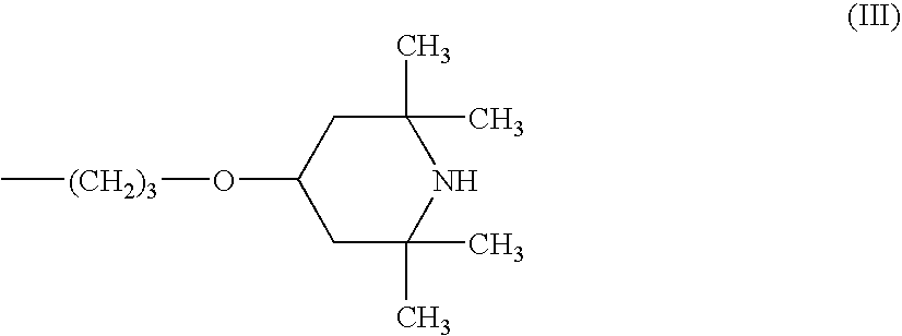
C1C(C)(C)NC(C)(C)CC1O[(CH2)3]C
